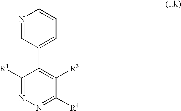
C1(C2=CC=CN=C2)=C([R3])C([R4])=NN=C1[R1]
